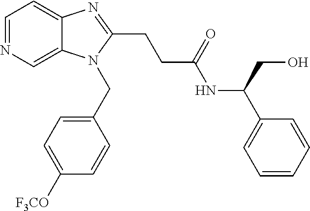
C1=NC=C2C(=C1)N=C(CCC(NC(C1=CC=CC=C1)CO)=O)N2CC1=CC=C([F3CO])C=C1
